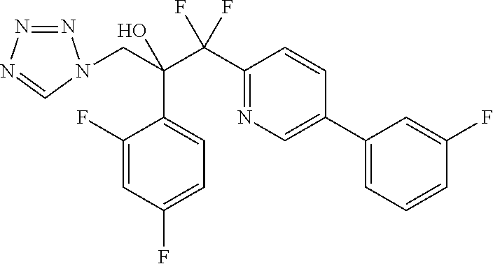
C1(F)=CC(F)=CC=C1C(CN1N=NN=C1)(C(C1=NC=C(C2=CC=CC(F)=C2)C=C1)(F)F)O
